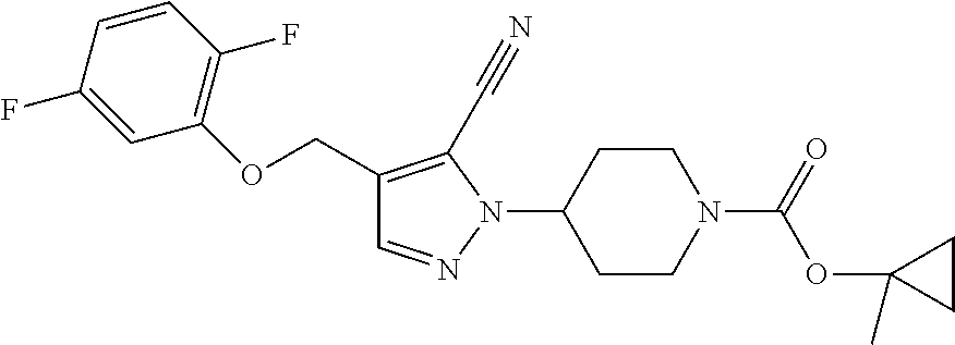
C(C1=C(C#N)N(C2CCN(C(OC3(C)CC3)=O)CC2)N=C1)OC1=C(F)C=CC(F)=C1
